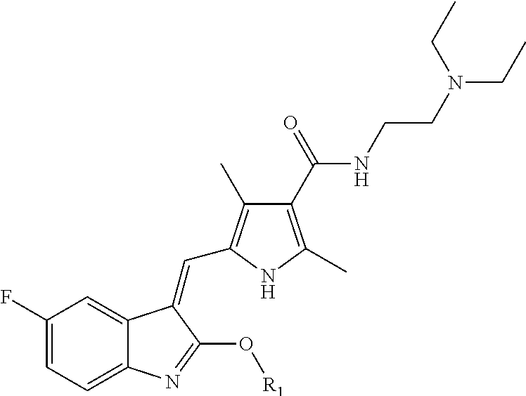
C1(F)=CC=C2C(=C1)C(=CC1=C(C)C(C(NCCN(CC)CC)=O)=C(C)N1)C(O[R1])=N2
